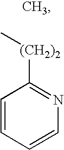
C1=CC=CN=C1[(CH2)2]C
